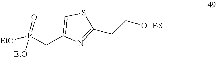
C(C1=CSC(CC[OTBS])=N1)P([EtO])(=O)[EtO]
